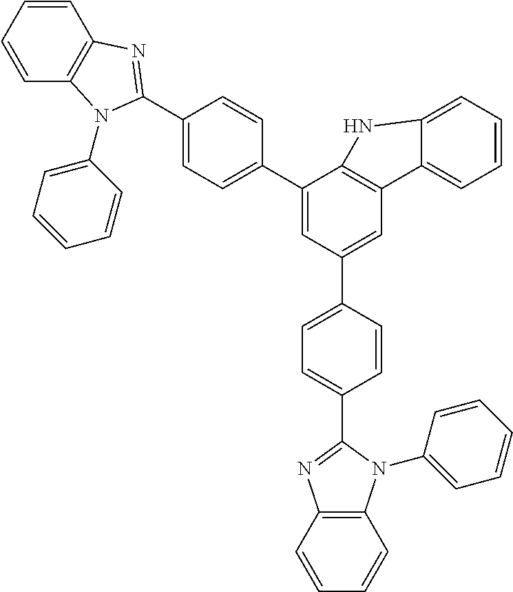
C1=C(C2=NC3=C(C=CC=C3)N2C2=CC=CC=C2)C=CC(C2=CC(C3=CC=C(C4=NC5=C(N4C4=CC=CC=C4)C=CC=C5)C=C3)=CC3=C2NC2=CC=CC=C32)=C1
